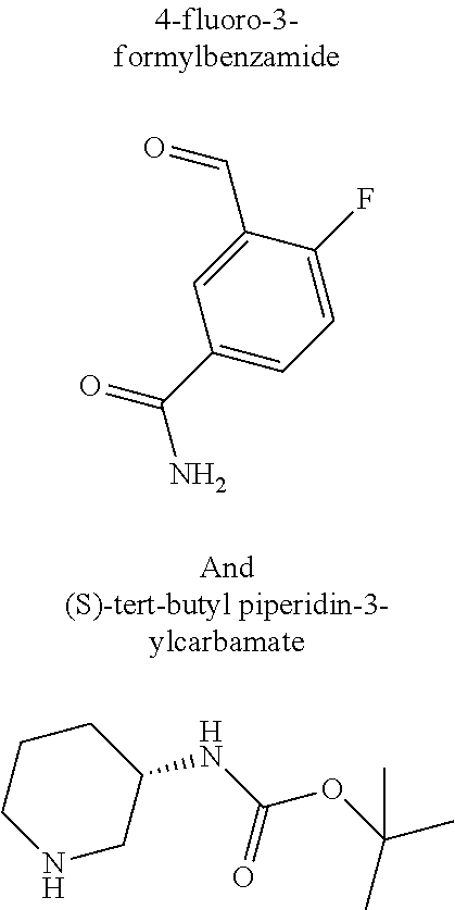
O=CC1=CC(C(=O)N)=CC=C1F.N1CC(NC(OC(C)(C)C)=O)CCC1
